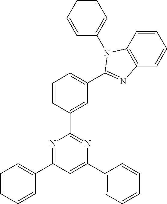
N1=C(C2=CC=CC=C2)C=C(C2=CC=CC=C2)N=C1C1=CC(C2=NC3=C(C=CC=C3)N2C2=CC=CC=C2)=CC=C1
